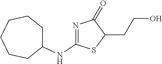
C1(NC2=NC(=O)C(CCO)S2)CCCCCC1
